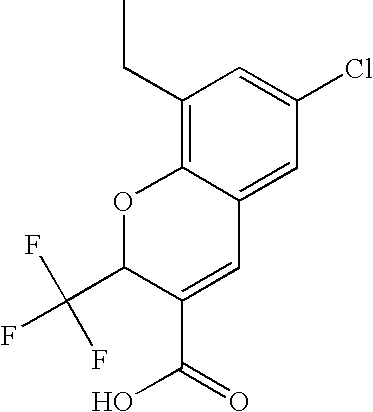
C1(CC)=C2C(=CC(Cl)=C1)C=C(C(=O)O)C(C(F)(F)F)O2
